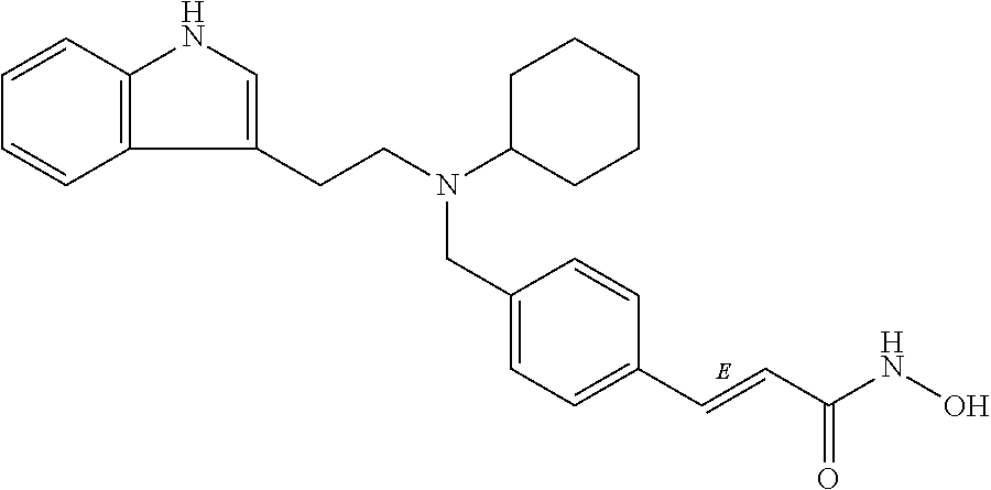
C12=C(C=CC=C1)NC=C2CCN(C1CCCCC1)CC1=CC=C(C=CC(NO)=O)C=C1
